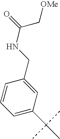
C1=C(C(C)(C)C)C=C(CNC(C[OMe])=O)C=C1
